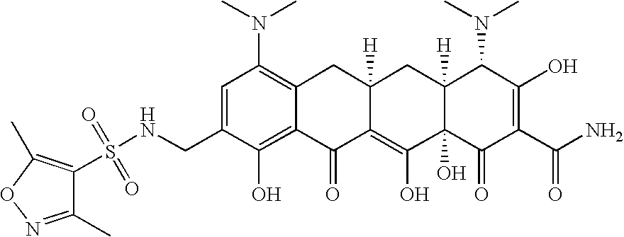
N(CC1=CC(N(C)C)=C2C(=C1O)C(=O)C1=C(O)C3(O)C([H])(CC1([H])C2)C(N(C)C)C(O)=C(C(N)=O)C3=O)S(=O)(=O)C1=C(C)ON=C1C
